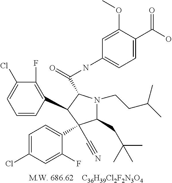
[C36H39Cl2F2N3O4].C1=CC(C2C(C(NC3=CC=C(C(O)=O)C(OC)=C3)=O)N(CCC(C)C)C(CC(C)(C)C)C2(C2=CC=C(Cl)C=C2F)C#N)=C(F)C(Cl)=C1
